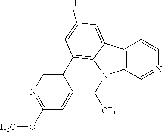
C12=C(C=NC=C1)N(C[CF3])C1=C(C3=CN=C(OC)C=C3)C=C(Cl)C=C21
